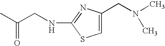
C(CNC1=NC(CN(C)C)=CS1)(C)=O
